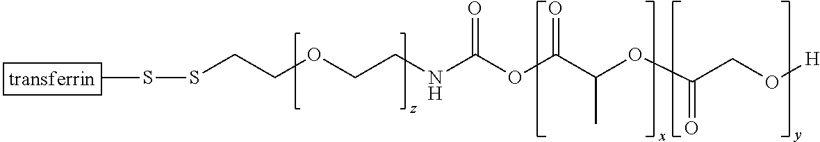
O(C(C(OC(CO[H])=O)C)=O)C(NCCOCCSSC)=O
